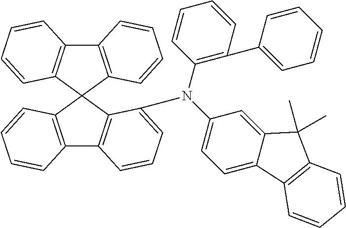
C1(N(C2=CC=C3C(=C2)C(C)(C)C2=C3C=CC=C2)C2=CC=CC3=C2C2(C4=C3C=CC=C4)C3=C(C4=C2C=CC=C4)C=CC=C3)=C(C2=CC=CC=C2)C=CC=C1
